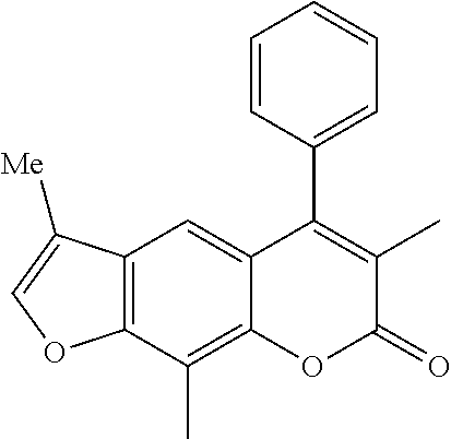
C12=C(C(C)=C3C(=C1)C(C1=CC=CC=C1)=C(C)C(=O)O3)OC=C2[Me]
